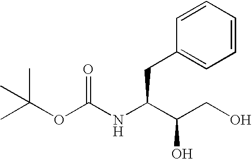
CC(OC(NC(C(CO)O)CC1=CC=CC=C1)=O)(C)C
